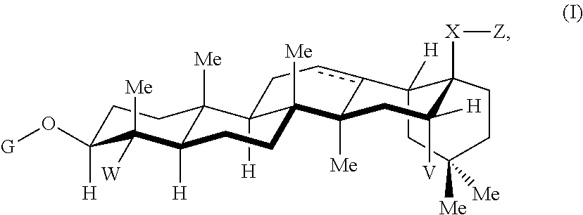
C12([H])CC([Me])([Me])CCC1([X][Z])C([V])([H])CC1([Me])c2cCC2([H])C3([Me])C([H])(CCC21[Me])C([Me])([W])C(O[G])([H])CC3
